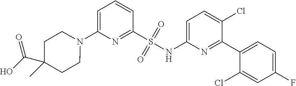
N1(C2=CC=CC(S(NC3=CC=C(Cl)C(C4=CC=C(F)C=C4Cl)=N3)(=O)=O)=N2)CCC(C(=O)O)(C)CC1
